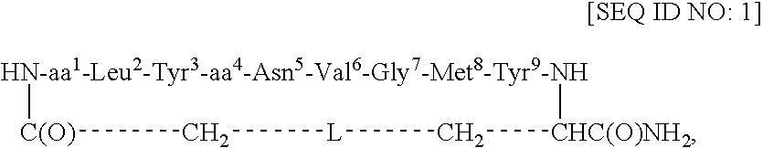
[HN-aa1-Leu2-Tyr3-aa4-Asn5-Val6-Gly7-Met8-Tyr9-NH]1[C(O)]C[L]C[CHC(O)NH2]1
